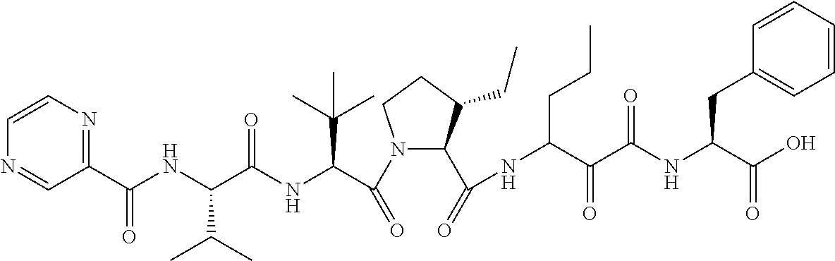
C1(C(NC(C(NC(C(N2C(C(=O)NC(C(C(NC(C(O)=O)CC3=CC=CC=C3)=O)=O)CCC)C(CC)CC2)=O)C(C)(C)C)=O)C(C)C)=O)=NC=CN=C1
